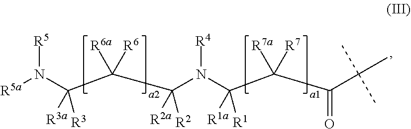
[R5a]N([R5])C(C([R6a])([R6])C(N(C([R1a])([R1])C(C(=O)C(C)(C)C)([R7a])[R7])[R4])([R2a])[R2])([R3a])[R3]
